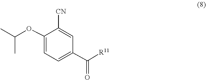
C1=C(OC(C)C)C([CN])=CC(C(=O)[R11])=C1
